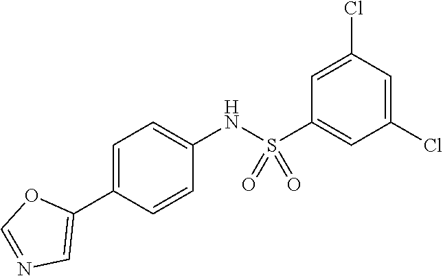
C1=C(NS(C2=CC(Cl)=CC(Cl)=C2)(=O)=O)C=CC(C2=CN=CO2)=C1
